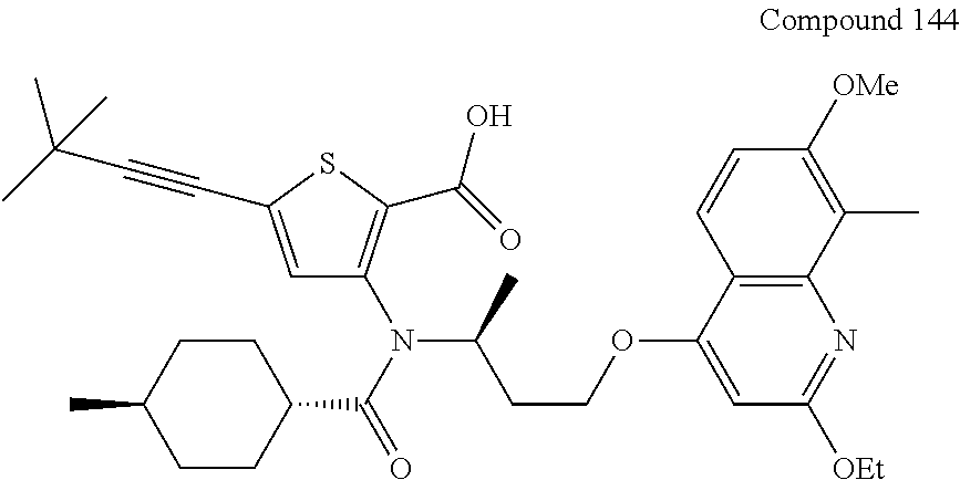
CC(C#CC1=CC(N(C(=O)C2CCC(C)CC2)C(CCOC2=CC([OEt])=NC3=C2C=CC([OMe])=C3C)C)=C(C(=O)O)S1)(C)C
